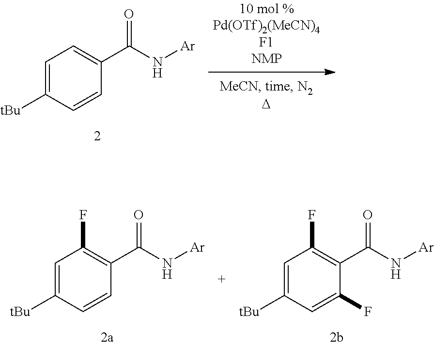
C1=C([tBu])C=CC(C(N[Ar])=O)=C1.C1=C([tBu])C=CC(C(N[Ar])=O)=C1F.C1=C([tBu])C=C(F)C(C(N[Ar])=O)=C1F
